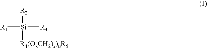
[R1][Si]([R3])([R2])[R4(O(CH2)x)nR5]
